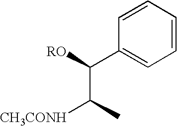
[CH3CONH]C(C)C([RO])C1=CC=CC=C1
